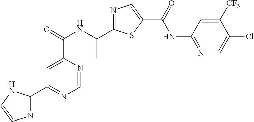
C1=NC(C(=O)NC(C2=NC=C(C(=O)NC3=NC=C(Cl)C([CF3])=C3)S2)C)=CC(C2=NC=CN2)=N1
